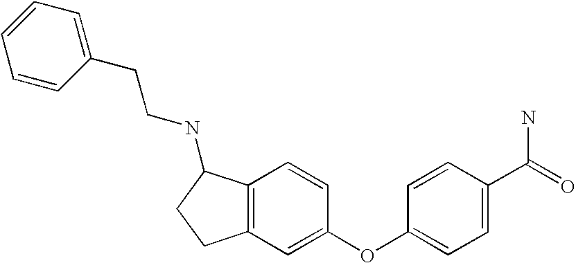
C1=CC(CCNC2C3=C(CC2)C=C(OC2=CC=C(C(=O)N)C=C2)C=C3)=CC=C1
